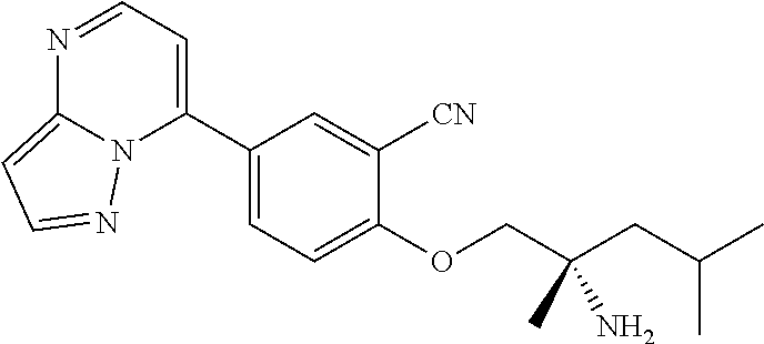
C1(C2=CC=NC3=CC=NN23)=CC=C(OCC(CC(C)C)(N)C)C([CN])=C1
